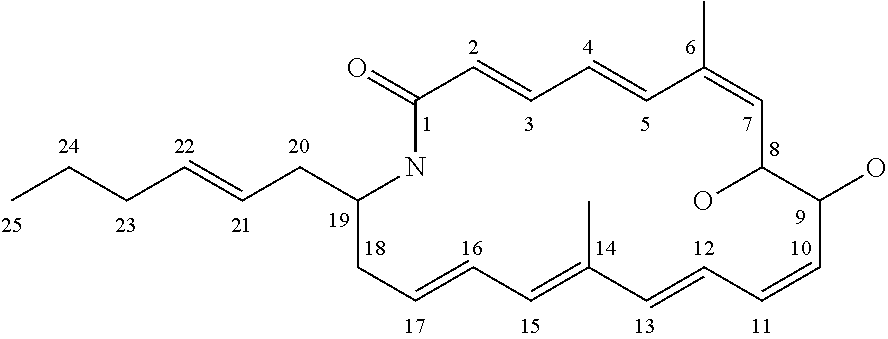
C1(=O)NC(CC=CCCC)CC=CC=C(C)C=CC=CC(O)C(O)C=C(C)C=CC=C1
